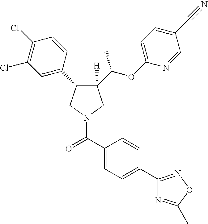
C1([H])(C(OC2=CC=C(C#N)C=N2)C)C(C2=CC(Cl)=C(Cl)C=C2)CN(C(C2=CC=C(C3=NOC(C)=N3)C=C2)=O)C1
